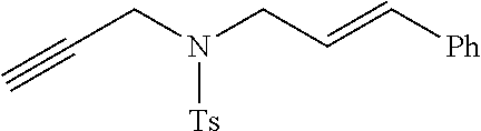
C#CCN(CC=C[Ph])[Ts]
